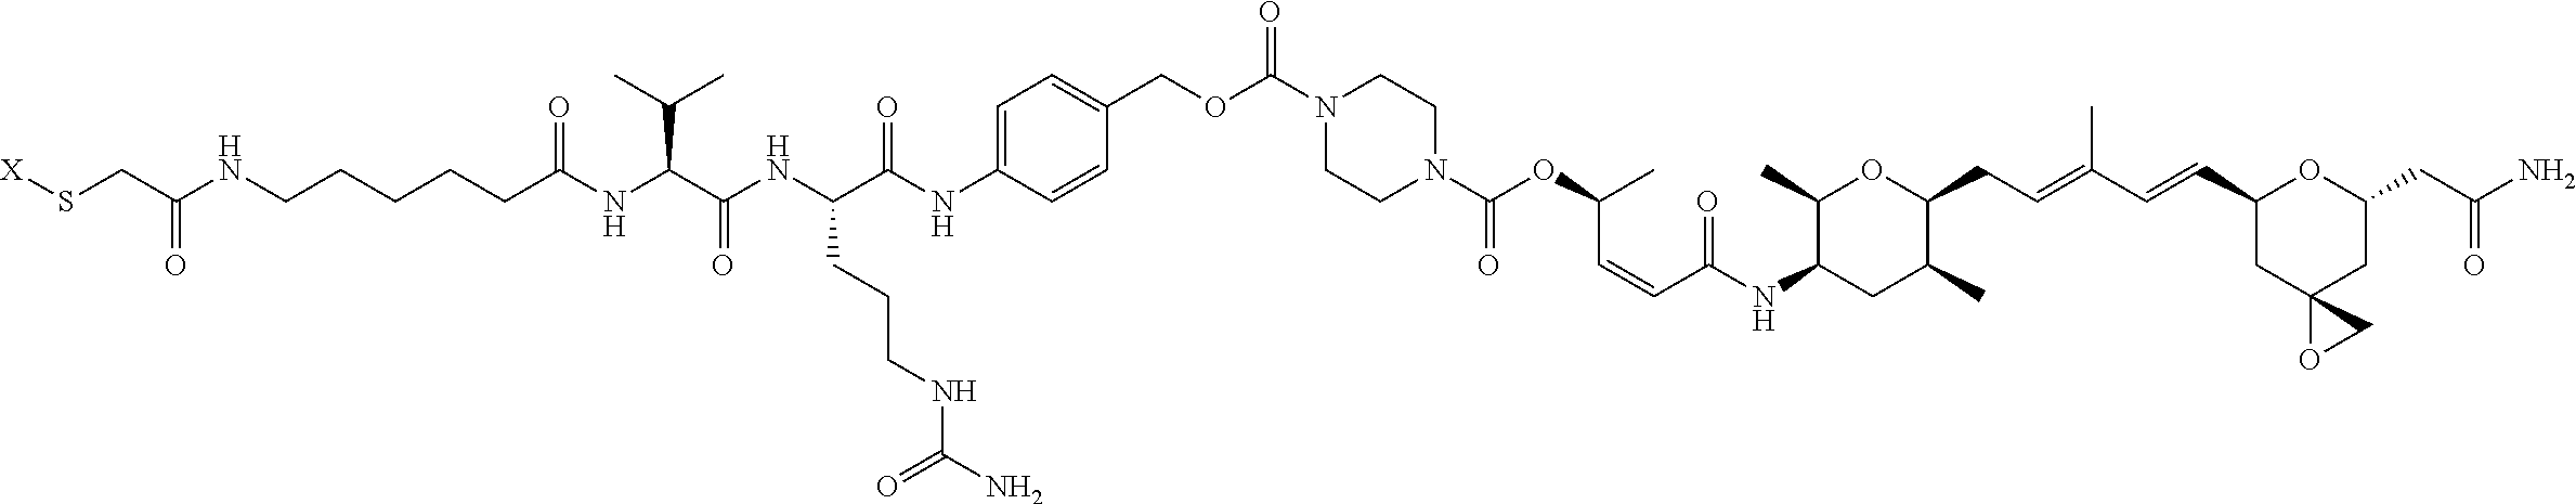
C1(C)C(NC(C=CC(OC(N2CCN(C(OCC3=CC=C(NC(C(NC(C(NC(CCCCCNC(CS[X])=O)=O)C(C)C)=O)CCCNC(N)=O)=O)C=C3)=O)CC2)=O)C)=O)CC(C)C(CC=C(C=CC2CC3(CC(CC(N)=O)O2)OC3)C)O1
